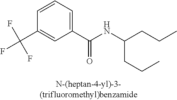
C1(C(NC(CCC)CCC)=O)=CC=CC(C(F)(F)F)=C1
